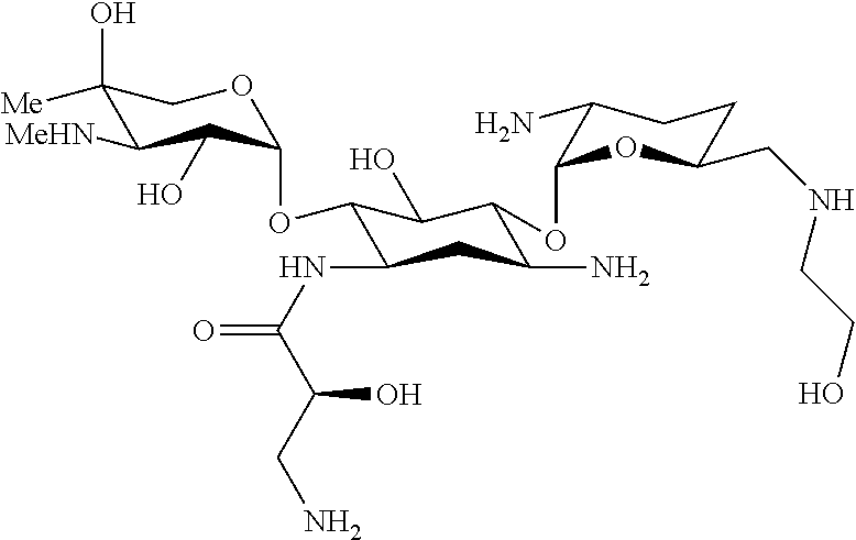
C1(O)([Me])C([MeHN])C(O)C(OC2C(NC(=O)C(CN)O)CC(N)C(OC3C(N)CCC(CNCCO)O3)C2O)OC1
